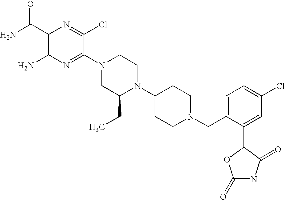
C1(C(N)=O)=C(N)N=C(N2CC(CC)N(C3CCN(CC4=CC=C(Cl)C=C4C4OC(=O)NC4=O)CC3)CC2)C(Cl)=N1
